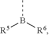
[R5]B([R6])C
